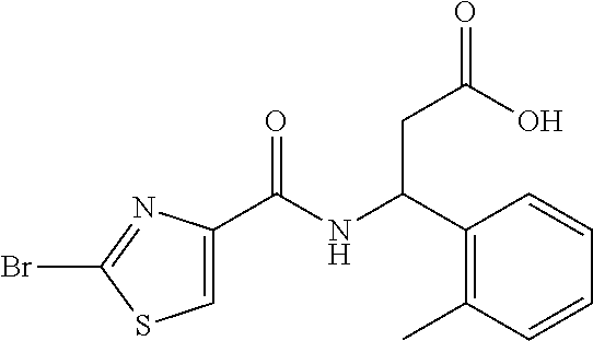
C1=C(C(NC(C2=C(C)C=CC=C2)CC(=O)O)=O)N=C(Br)S1
